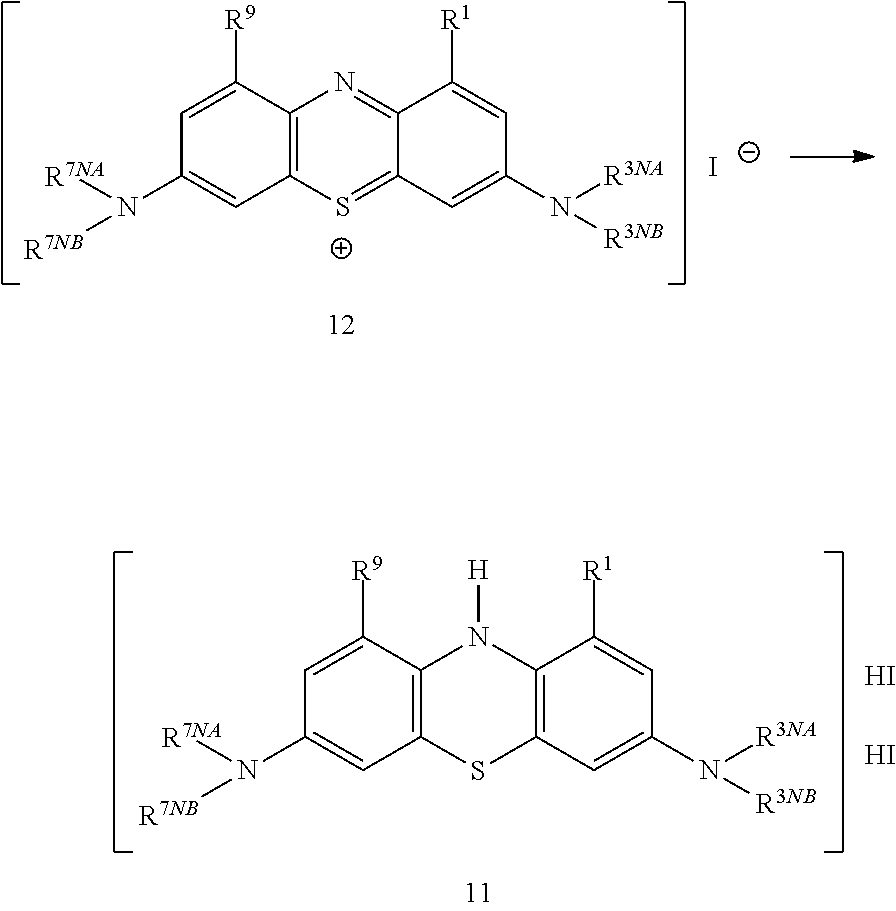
C12=C(C([R9])=CC(N([R7NB])[R7NA])=C1)N=C1C(=[S+]2)C=C(N([R3NB])[R3NA])C=C1[R1].[I-].C12=C(C([R9])=CC(N([R7NB])[R7NA])=C1)N([H])C1=C(S2)C=C(N([R3NB])[R3NA])C=C1[R1].I.I
